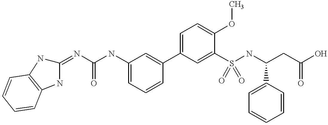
C1=C(NC(N=C2NC3=C(N2)C=CC=C3)=O)C=C(C2=CC=C(OC)C(S(NC(CC(O)=O)C3=CC=CC=C3)(=O)=O)=C2)C=C1
